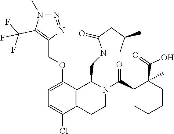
N1(C)N=NC(COC2=CC=C(Cl)C3=C2C(CN2CC(C)CC2=O)N(C(C2CCCCC2(C(=O)O)C)=O)CC3)=C1C(F)(F)F
